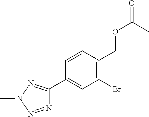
C1(Br)=C(COC(=O)C)C=CC(C2=NN(C)N=N2)=C1
